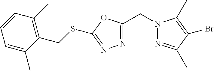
N1=C(CN2N=C(C)C(Br)=C2C)OC(SCC2=C(C)C=CC=C2C)=N1
